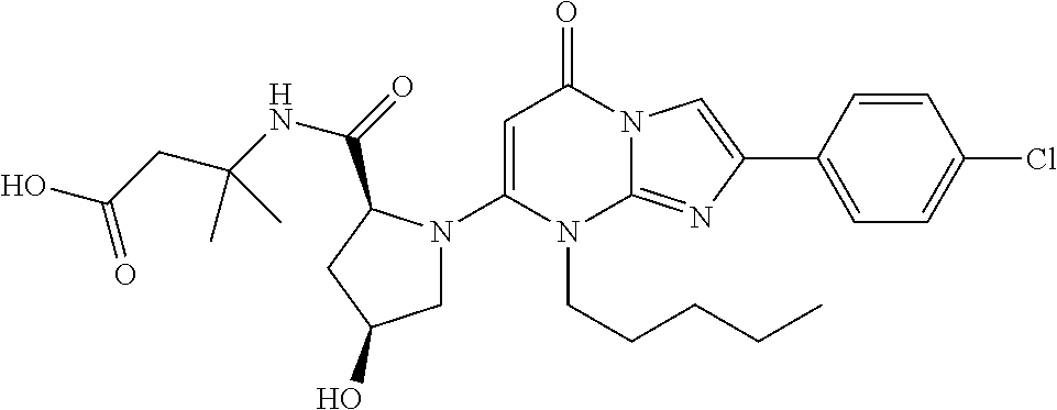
N1(CCCCC)C2=NC(C3=CC=C(Cl)C=C3)=CN2C(=O)C=C1N1CC(O)CC1C(NC(CC(O)=O)(C)C)=O
